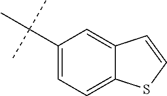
C1(C(C)(C)C)=CC=C2C(=C1)C=CS2
